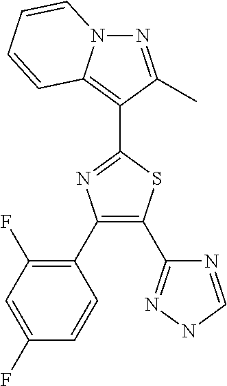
N1=C(C)C(C2=NC(C3=C(F)C=C(F)C=C3)=C(C3=NNC=N3)S2)=C2N1C=CC=C2
